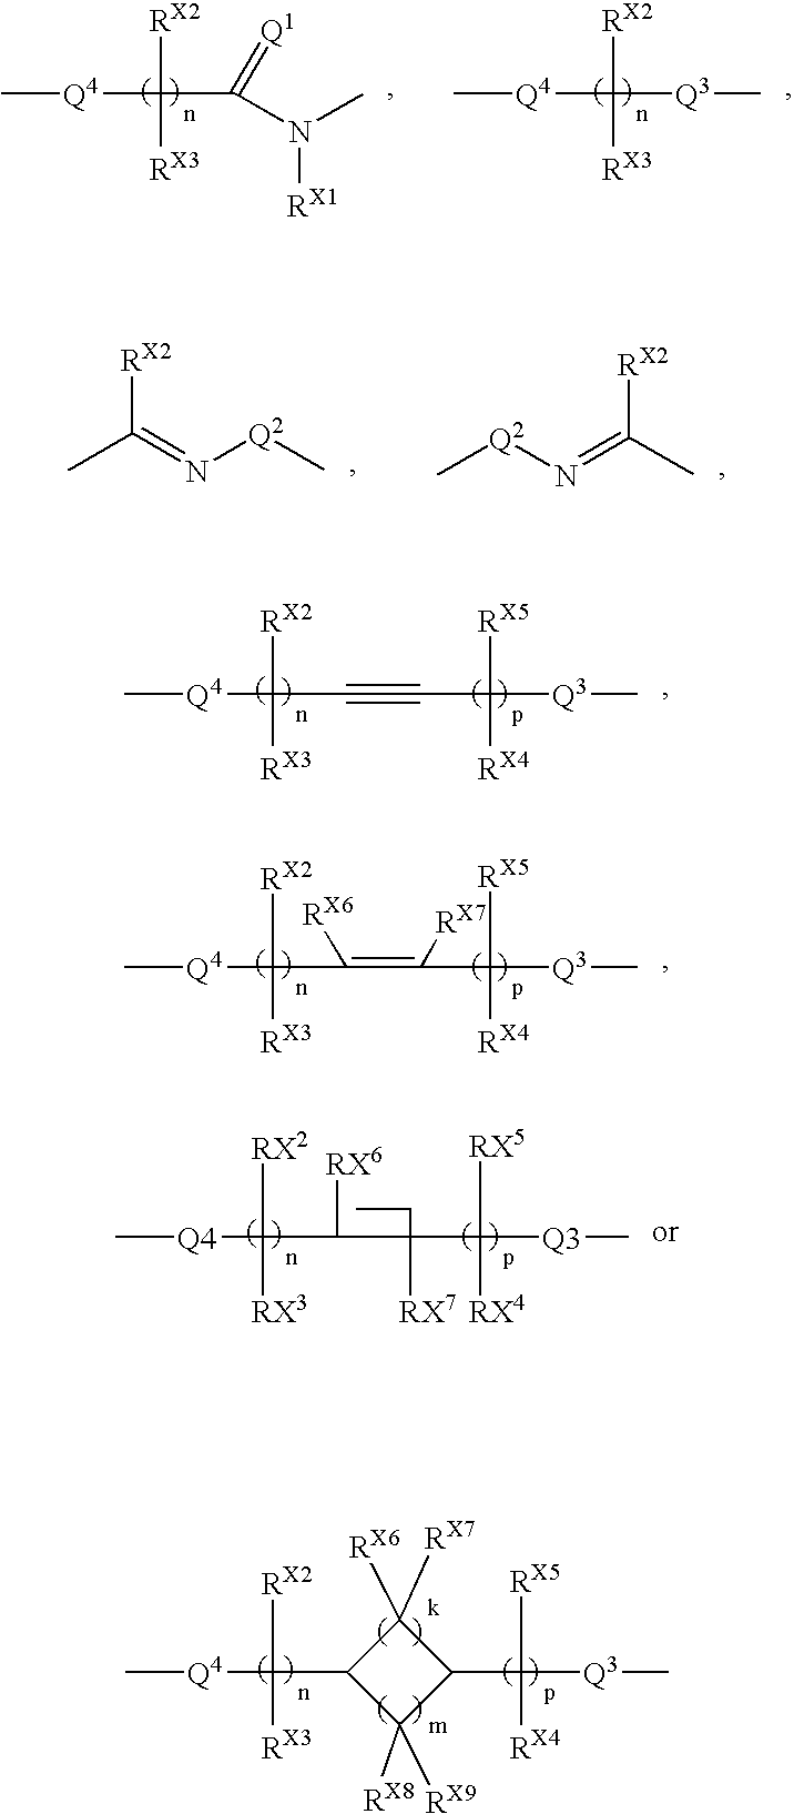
C[Q4]C([RX3])([RX2])C(N(C)[RX1])=[Q1].C[Q4]C([RX3])([RX2])[Q3]C.CC(=N[Q2]C)[RX2].C[Q2]N=C(C)[RX2].C[Q4]C([RX2])([RX3])C#CC([RX5])([RX4])[Q3]C.C[Q4]C([RX2])([RX3])C(C(C([RX5])([RX4])[Q3]C)([RX7])CC)[RX6].C[Q4]C([RX2])([RX3])C(=C(C([RX5])([RX4])[Q3]C)[RX7])[RX6].C[Q4]C([RX2])([RX3])C1C([RX9])([RX8])C(C([RX5])([RX4])[Q3]C)C1([RX7])[RX6]
